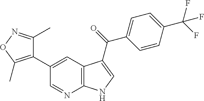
C1(C2=C(C)ON=C2C)=CC2=C(N=C1)NC=C2C(C1=CC=C(C(F)(F)F)C=C1)=O
